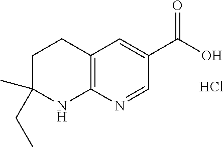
C12=C(N=CC(C(=O)O)=C1)NC(CC)(C)CC2.Cl
